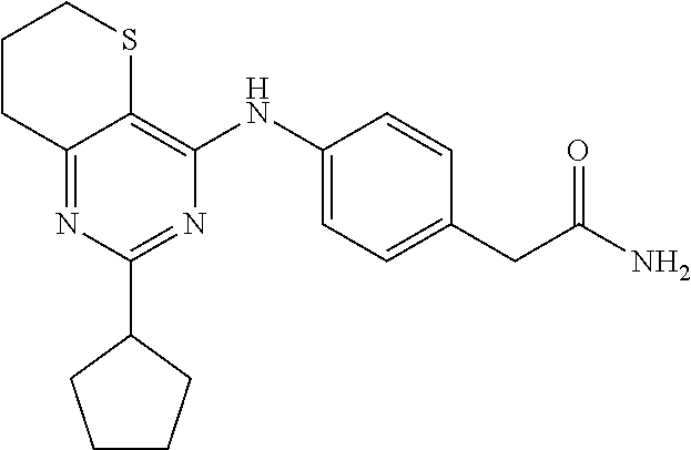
C12=NC(C3CCCC3)=NC(NC3=CC=C(CC(N)=O)C=C3)=C1SCCC2
